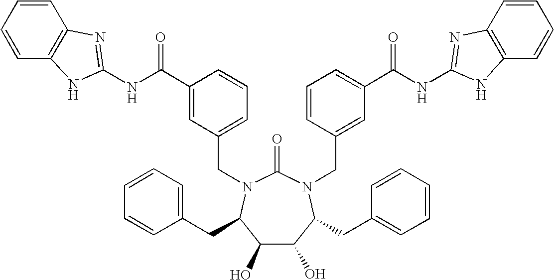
C1(O)C(O)C(CC2=CC=CC=C2)N(CC2=CC(C(NC3=NC4=C(C=CC=C4)N3)=O)=CC=C2)C(=O)N(CC2=CC=CC(C(NC3=NC4=C(C=CC=C4)N3)=O)=C2)C1CC1=CC=CC=C1
